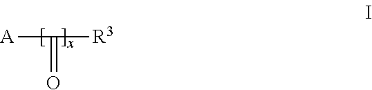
[A]C(=O)[R3]
